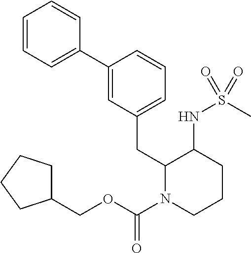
C1=CC=C(C2=CC(CC3N(C(=O)OCC4CCCC4)CCCC3NS(C)(=O)=O)=CC=C2)C=C1
